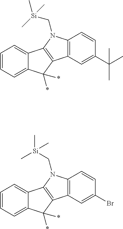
C1=CC=C2C(=C1)C1=C(C2(*)*)C2=C(N1C[Si](C)(C)C)C=CC(C(C)(C)C)=C2.C1=CC=C2C(=C1)C1=C(C2(*)*)C2=C(N1C[Si](C)(C)C)C=CC(Br)=C2
